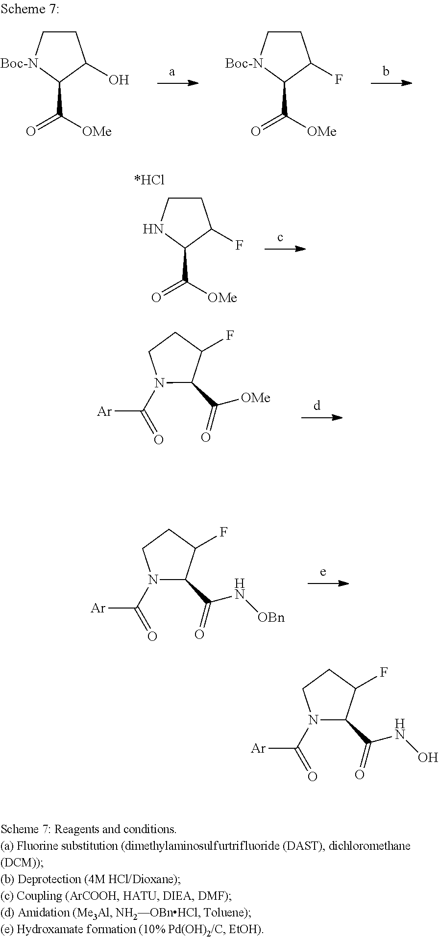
C1CNC(C(=O)[OMe])C1F.C1C[Boc-N]C(C(=O)[OMe])C1O.C1C[Boc-N]C(C(=O)[OMe])C1F.C1(C(=O)[OMe])C(F)CCN1C(=O)[Ar].C1(C(=O)N[OBn])C(F)CCN1C(=O)[Ar].C1(C(=O)NO)C(F)CCN1C(=O)[Ar]
